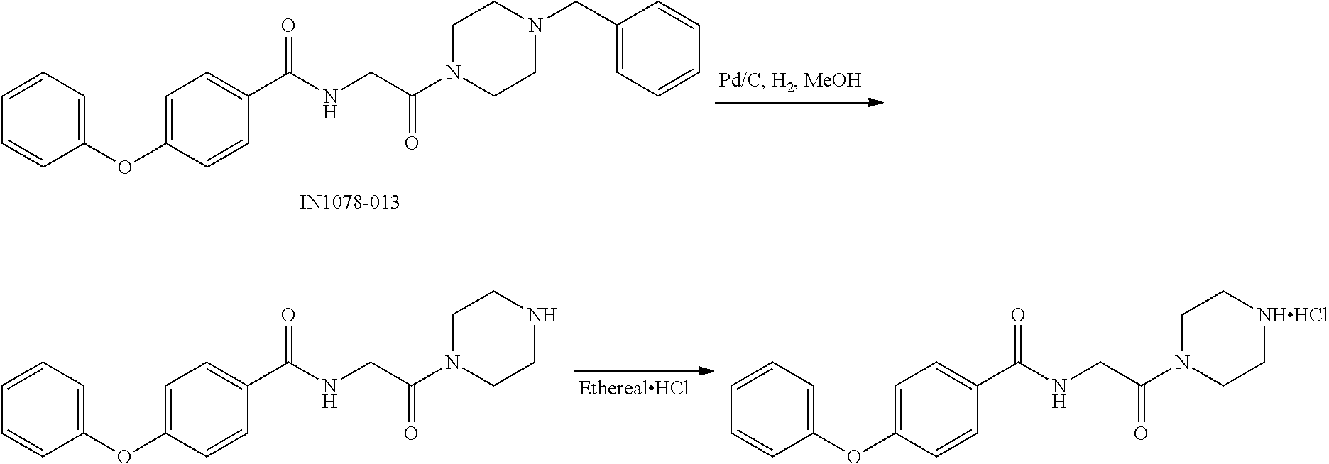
C1=CC=CC(OC2=CC=C(C(NCC(N3CCN(CC4=CC=CC=C4)CC3)=O)=O)C=C2)=C1.C1=CC=CC(OC2=CC=C(C(NCC(N3CCNCC3)=O)=O)C=C2)=C1.C1=CC=CC(OC2=CC=C(C(NCC(N3CC[NHHCl]CC3)=O)=O)C=C2)=C1
